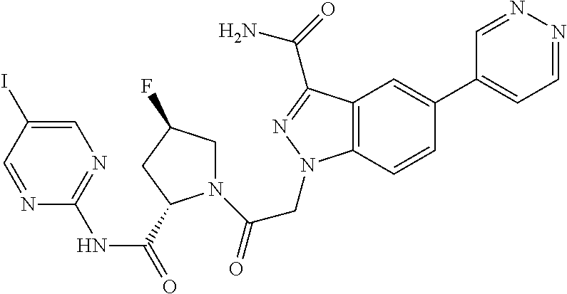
C1=NN=CC=C1C1=CC2=C(C=C1)N(CC(N1CC(F)CC1C(NC1=NC=C(I)C=N1)=O)=O)N=C2C(=O)N
